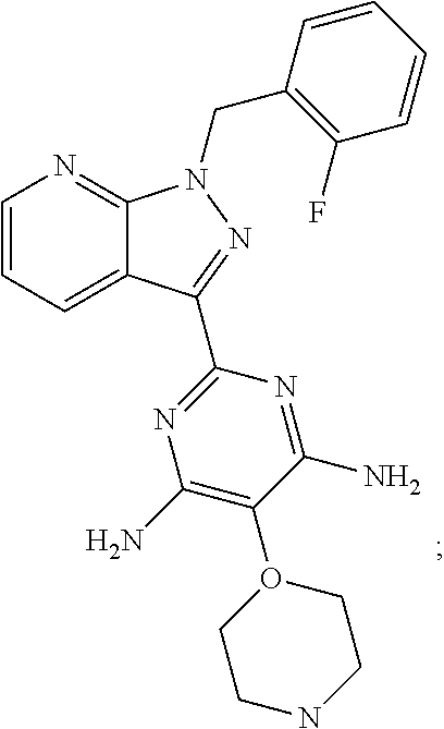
C1=CC=C2C(=N1)N(CC1=C(F)C=CC=C1)N=C2C1=NC(N)=C(O2CCNCC2)C(N)=N1
